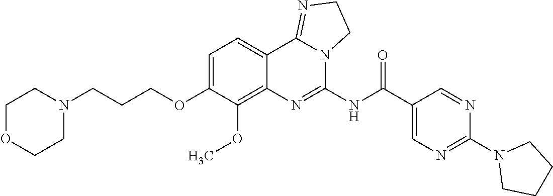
C1OCCN(CCCOC2=CC=C3C(=C2OC)N=C(NC(C2=CN=C(N4CCCC4)N=C2)=O)N2C3=NCC2)C1
